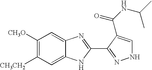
C12=CC([CH3CH2])=C([CH3O])C=C1N=C(C1=NNC=C1C(NC(C)C)=O)N2
